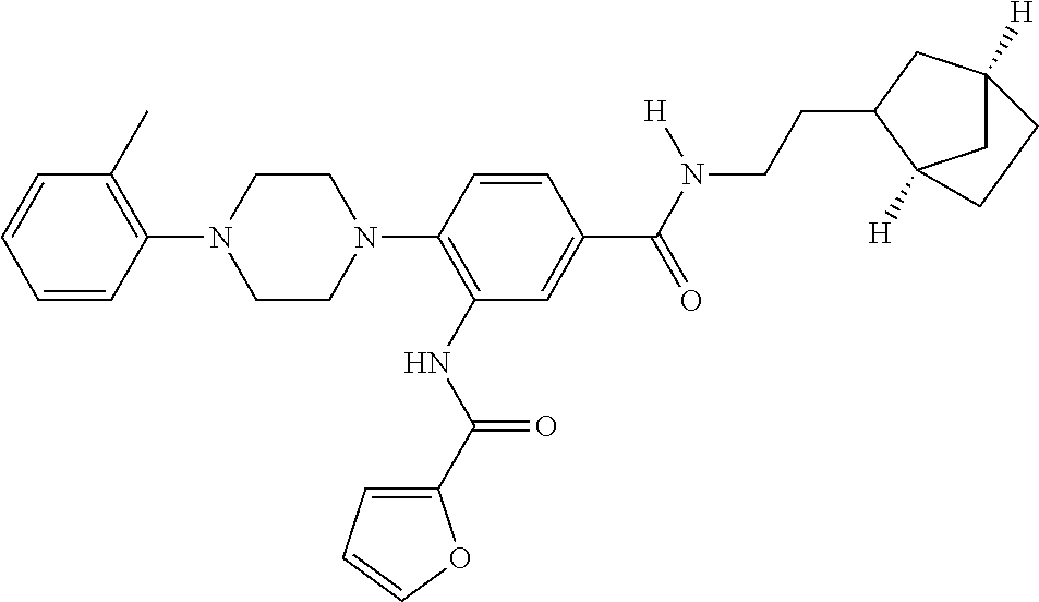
C1=CC=CC(N2CCN(C3=C(NC(=O)C4=CC=CO4)C=C(C(N(CCC4CC5([H])CC4([H])CC5)[H])=O)C=C3)CC2)=C1C
